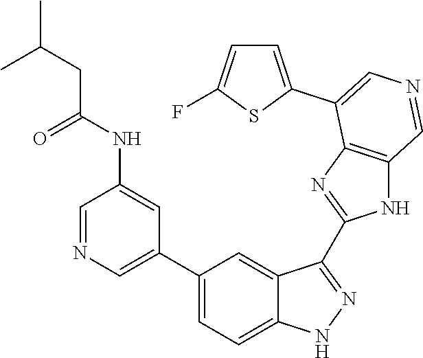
C1(C2=CN=CC(NC(CC(C)C)=O)=C2)=CC=C2C(=C1)C(C1=NC3=C(N1)C=NC=C3C1=CC=C(F)S1)=NN2
